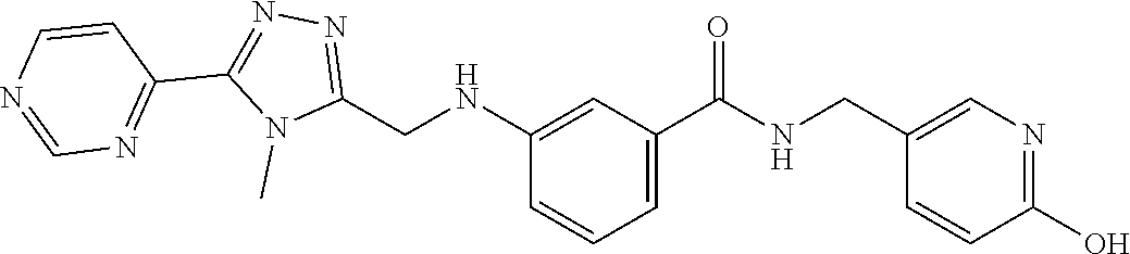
N1(C)C(CNC2=CC(C(=O)NCC3=CN=C(O)C=C3)=CC=C2)=NN=C1C1=NC=NC=C1
